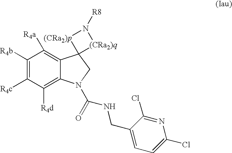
C1([R4b])=C([R4c])C([R4d])=C2C(=C1[R4a])C1(CN2C(=O)NCC2=CC=C(Cl)N=C2Cl)[(CRa2)q]N([R8])[(CRa2)p]1
